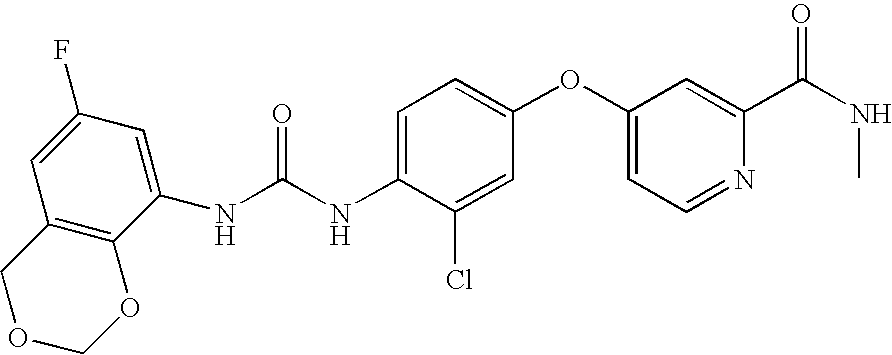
C12=C(C(NC(=O)NC3=CC=C(OC4=CC=NC(C(=O)NC)=C4)C=C3Cl)=CC(F)=C1)OCOC2
